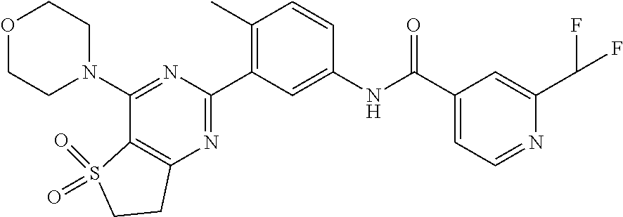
O1CCN(C2=NC(C3=C(C)C=CC(NC(C4=CC=NC(C(F)F)=C4)=O)=C3)=NC3=C2S(=O)(=O)CC3)CC1
